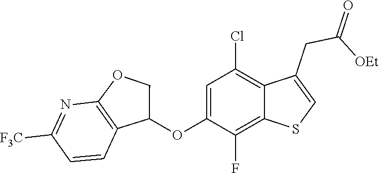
C1=C(OC2COC3=C2C=CC([F3C])=N3)C(F)=C2C(=C1Cl)C(CC(=O)[OEt])=CS2
